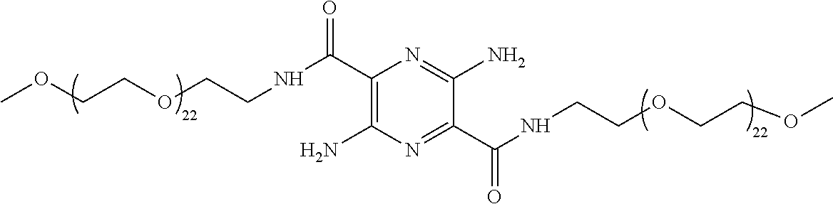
C1(N)=C(C(NCCOCCOC)=O)N=C(N)C(C(NCCOCCOC)=O)=N1
